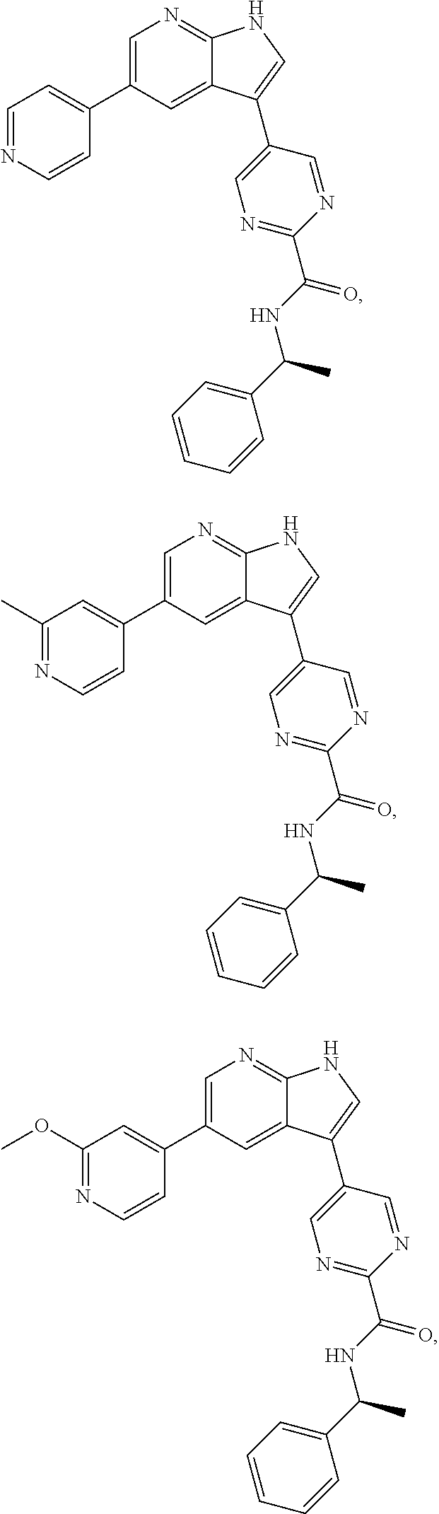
C1=C(C2=CC=NC=C2)C=C2C(=N1)NC=C2C1=CN=C(C(NC(C2=CC=CC=C2)C)=O)N=C1.C1=C(C2=CC(C)=NC=C2)C=C2C(=N1)NC=C2C1=CN=C(C(NC(C2=CC=CC=C2)C)=O)N=C1.C1=C(C2=CC(OC)=NC=C2)C=C2C(=N1)NC=C2C1=CN=C(C(NC(C2=CC=CC=C2)C)=O)N=C1
